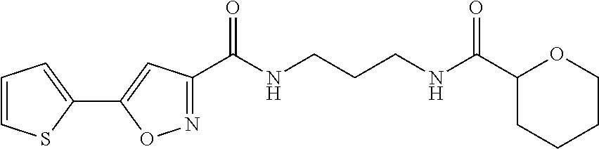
C1(C(NCCCNC(C2=NOC(C3=CC=CS3)=C2)=O)=O)CCCCO1
